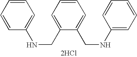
C1=CC=CC(NCC2=CC=CC=C2CNC2=CC=CC=C2)=C1.[2HCl]
